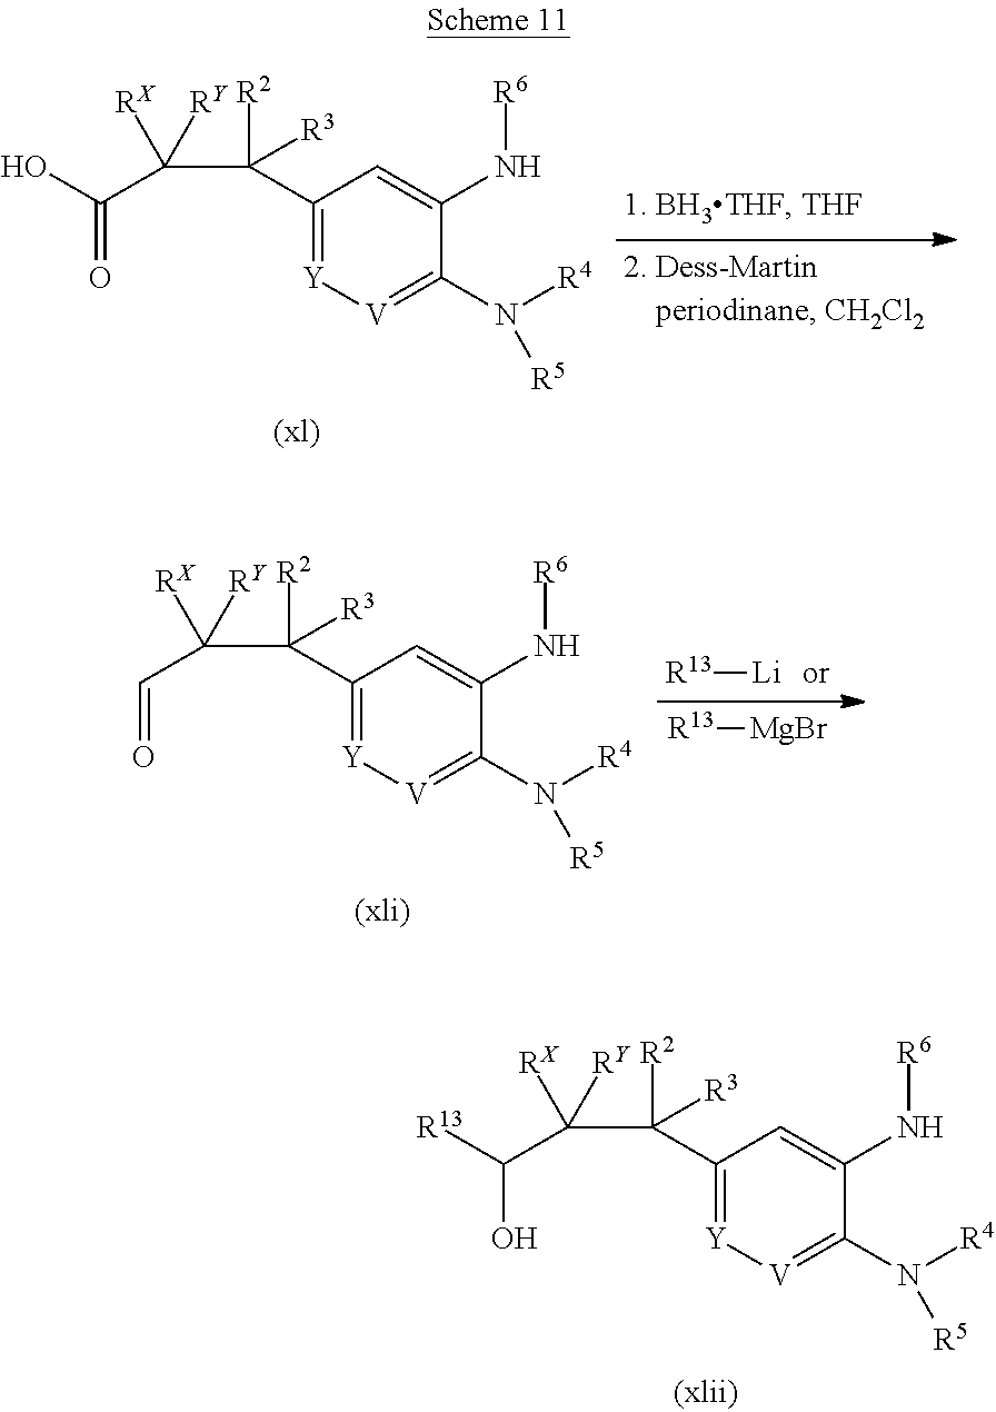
C1(C([R2])([R3])C(C(O)=O)([RX])[RY])=[Y][V]=C(N([R4])[R5])C(N[R6])=C1.[R13][Li].C1(C([R2])([R3])C(C=O)([RX])[RY])=[Y][V]=C(N([R4])[R5])C(N[R6])=C1.[R13][MgBr].C1(C([R2])([R3])C(C([R13])O)([RX])[RY])=[Y][V]=C(N([R4])[R5])C(N[R6])=C1
